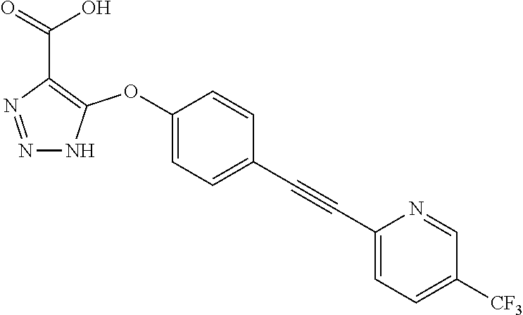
C1(OC2=C(C(=O)O)N=NN2)=CC=C(C#CC2=CC=C([CF3])C=N2)C=C1
